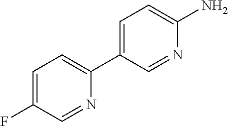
NC1=CC=C(C2=CC=C(F)C=N2)C=N1
